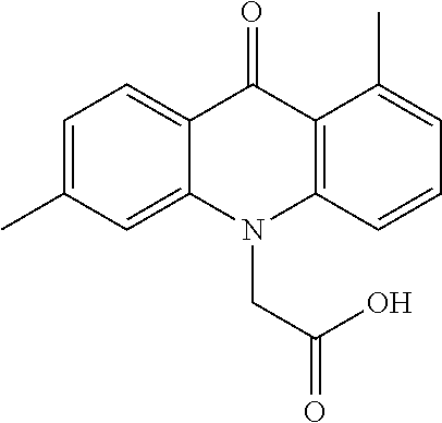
C12=CC(C)=CC=C1C(=O)C1=C(N2CC(=O)O)C=CC=C1C
